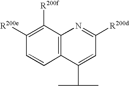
C1([R200e])=C([R200f])C2=C(C=C1)C(C(C)C)=CC([R200d])=N2
